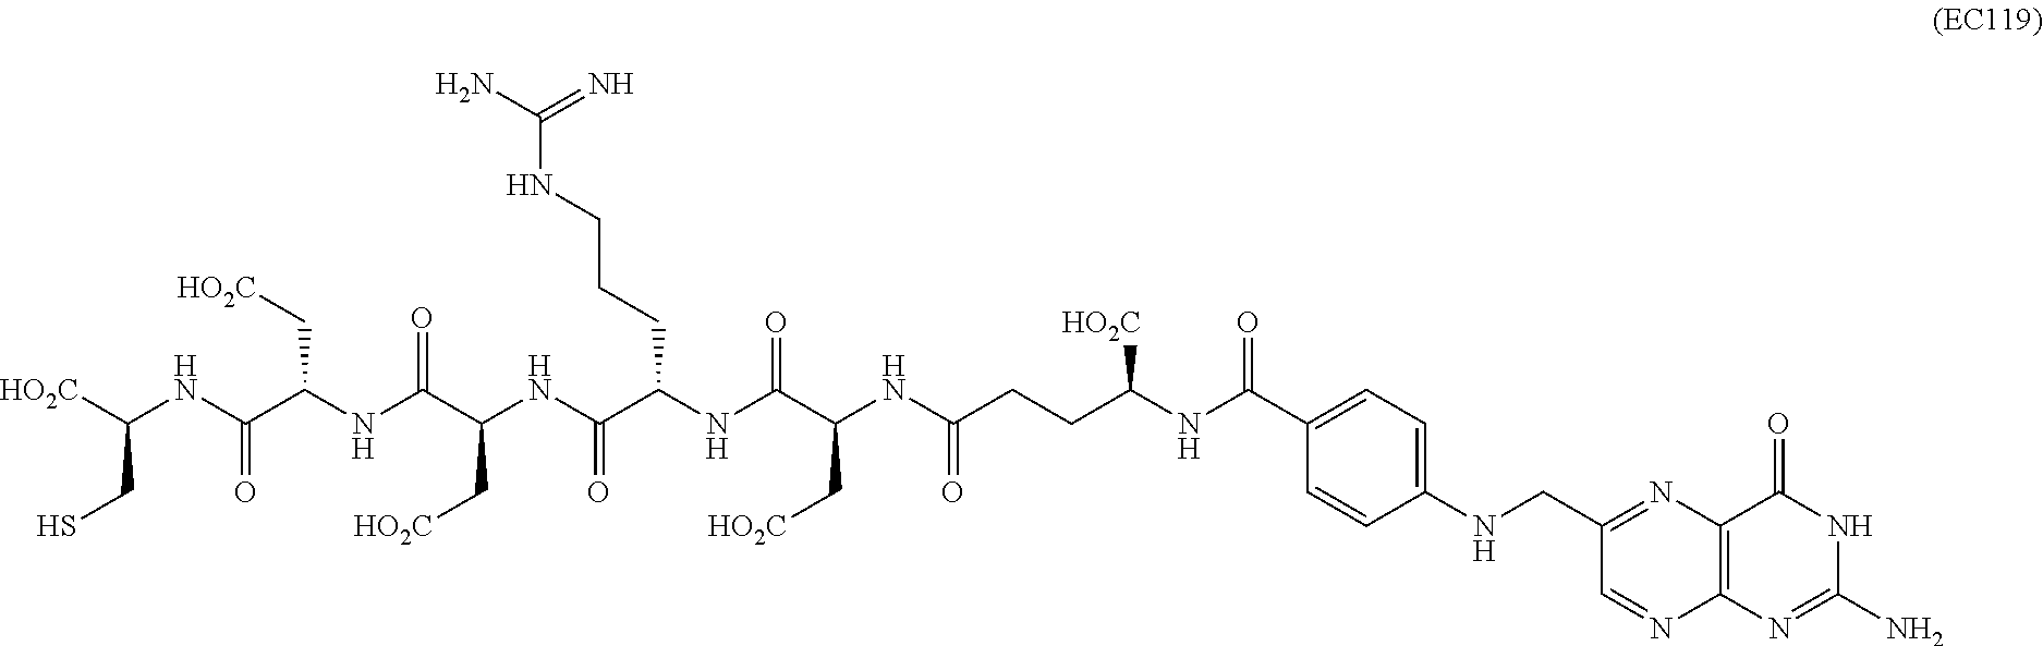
C(NC(C(NC(C(NC(C(NC(C(NC(CCC(NC(C1=CC=C(NCC2=NC3=C(N=C2)N=C(N)NC3=O)C=C1)=O)[HO2C])=O)C[HO2C])=O)CCCNC(N)=N)=O)C[HO2C])=O)C[HO2C])=O)([HO2C])CS
